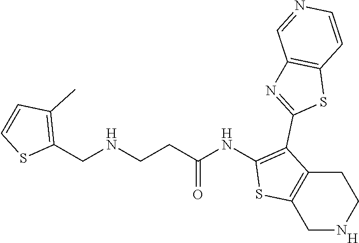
C1NCCC2=C1SC(NC(CCNCC1=C(C)C=CS1)=O)=C2C1=NC2=C(S1)C=CN=C2.[H]
